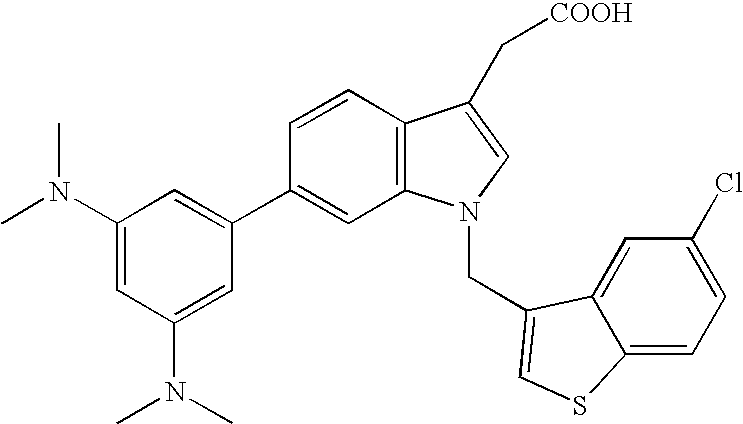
C1=CC2=C(C=C1C1=CC(N(C)C)=CC(N(C)C)=C1)N(CC1=CSC3=CC=C(Cl)C=C31)C=C2C[COOH]
